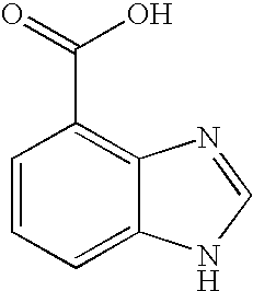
C1=CC=C2C(=C1C(O)=O)N=CN2
